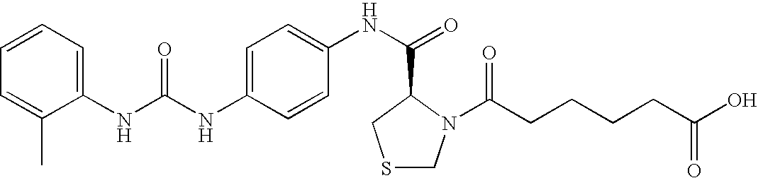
C1=C(NC(NC2=CC=CC=C2C)=O)C=CC(NC(=O)C2N(C(CCCCC(O)=O)=O)CSC2)=C1
